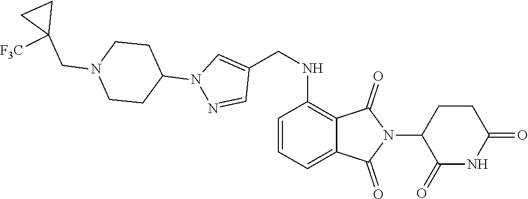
C1(=O)NC(=O)CCC1N1C(=O)C2=C(NCC3=CN(C4CCN(CC5([F3C])CC5)CC4)N=C3)C=CC=C2C1=O
